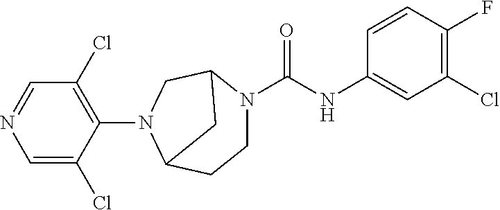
C1=NC=C(Cl)C(N2C3CCN(C(=O)NC4=CC(Cl)=C(F)C=C4)C(C2)C3)=C1Cl
